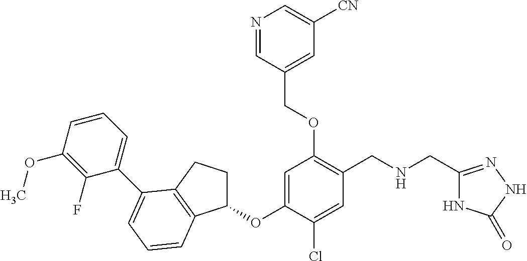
C1=C(OC2CCC3=C2C=CC=C3C2=CC=CC(OC)=C2F)C(Cl)=CC(CNCC2=NNC(=O)N2)=C1OCC1=CC([CN])=CN=C1
